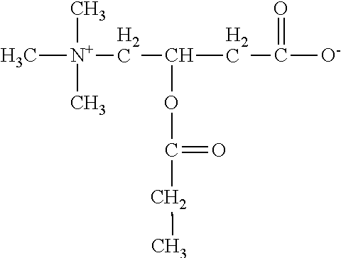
C[N+](CC(OC(=O)CC)CC(=O)[O-])(C)C
